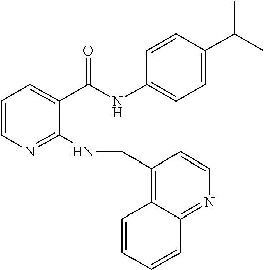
C1=CN=C(NCC2=C3C(=NC=C2)C=CC=C3)C(C(NC2=CC=C(C(C)C)C=C2)=O)=C1
